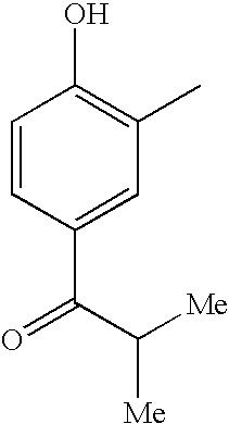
C1=CC(C(C([Me])[Me])=O)=CC(C)=C1O
